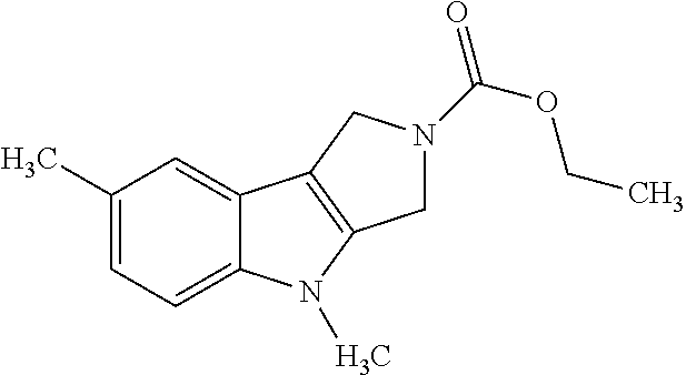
C1(C)=CC=C2C(=C1)C1=C(N2C)CN(C(OCC)=O)C1
